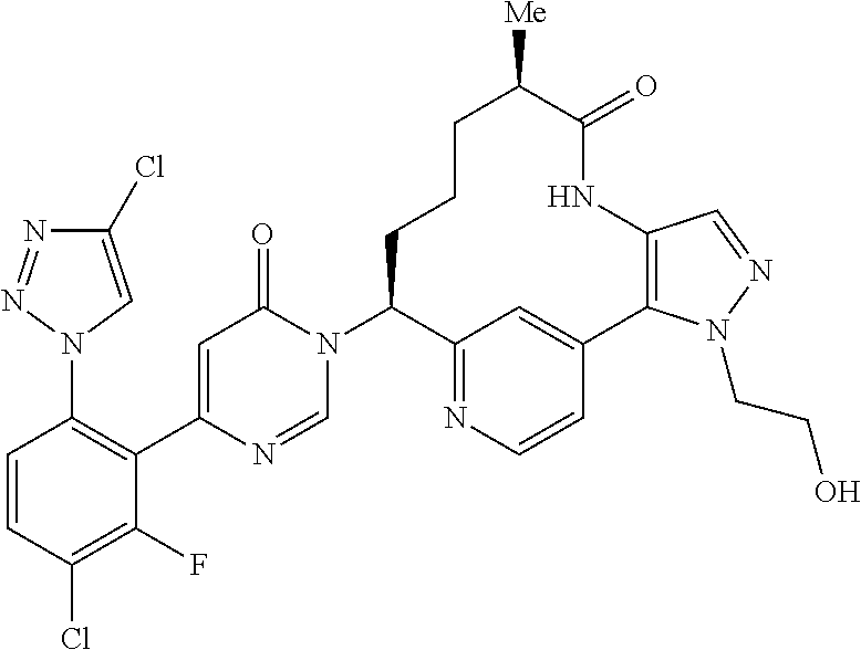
C1(Cl)=CN(C2=C(C3=CC(=O)N(C4C5=NC=CC(=C5)C5=C(C=NN5CCO)NC(=O)C([Me])CCC4)C=N3)C(F)=C(Cl)C=C2)N=N1
